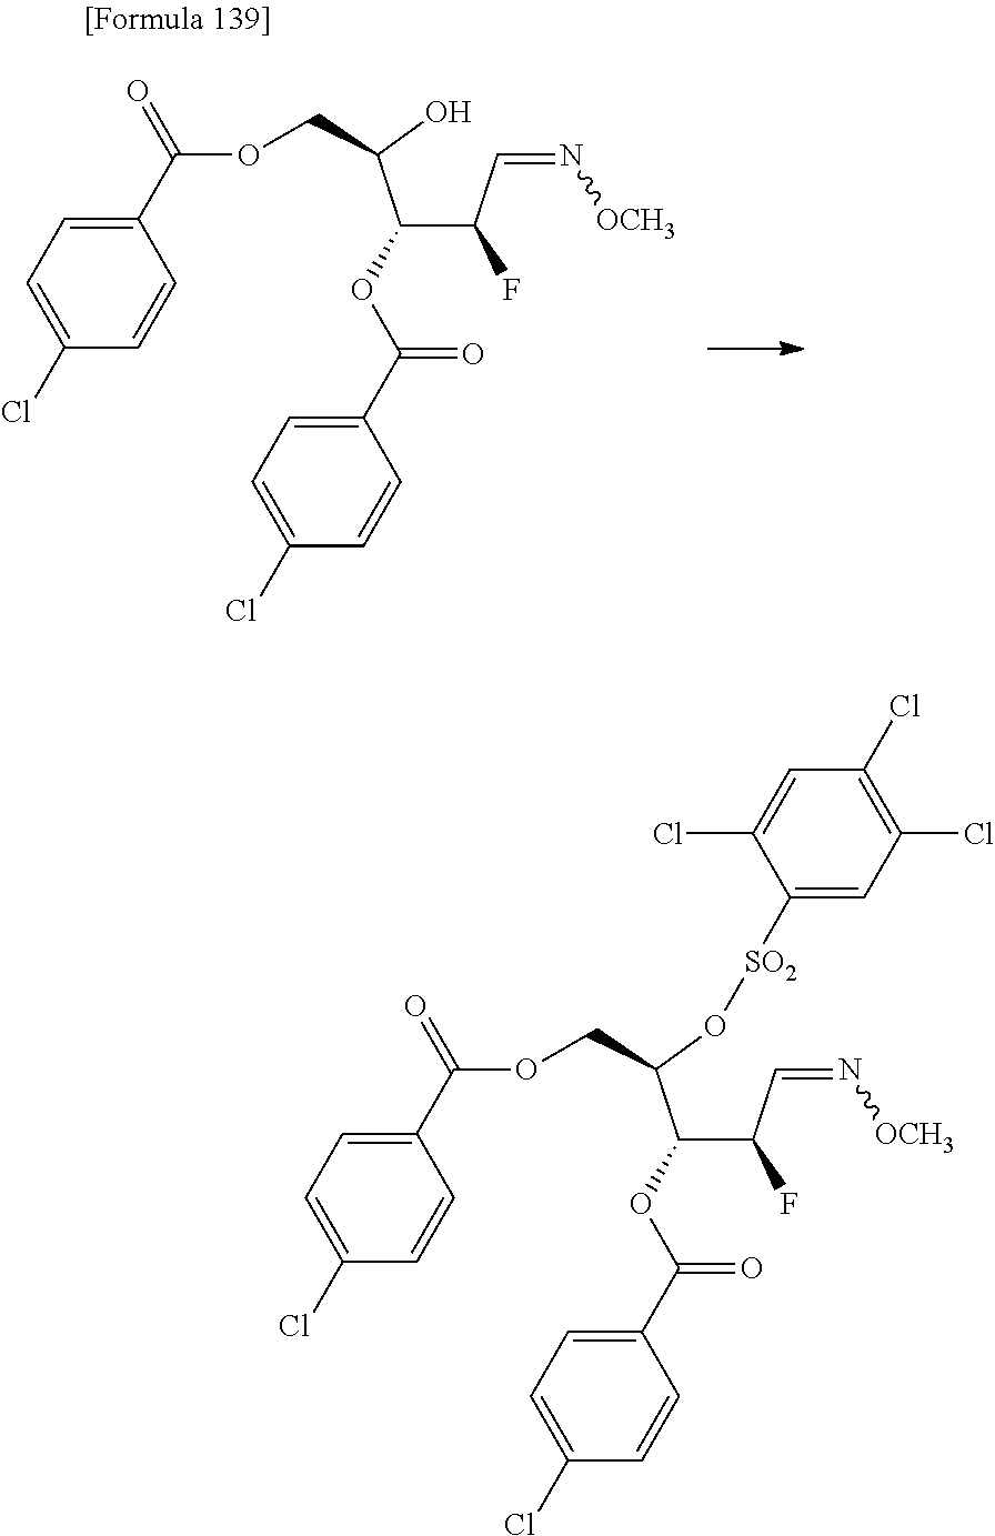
O(C(C1=CC=C(Cl)C=C1)=O)C(C(F)C=N[OCH3])C(O)COC(C1=CC=C(Cl)C=C1)=O.O(C(C1=CC=C(Cl)C=C1)=O)C(C(F)C=N[OCH3])C(O[SO2]C1=CC(Cl)=C(Cl)C=C1Cl)COC(C1=CC=C(Cl)C=C1)=O
